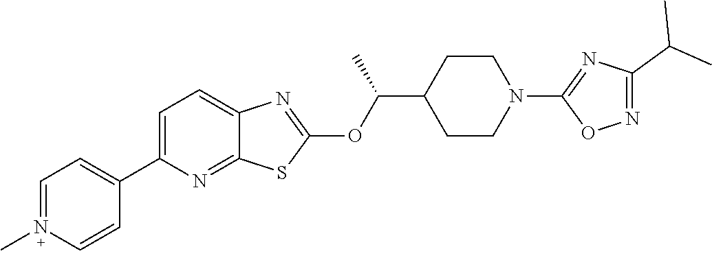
C1=C(C2=CC=N(C)C=C2)N=C2C(=C1)N=C(OC(C1CCN(C3=NC(C(C)C)=NO3)CC1)C)S2
